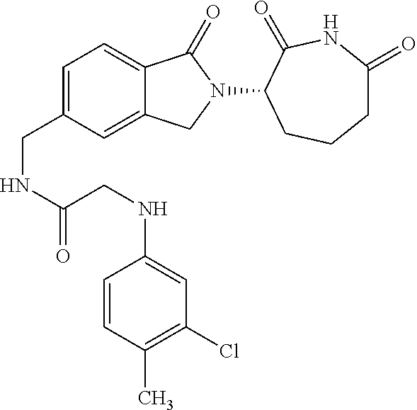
C1=C(CNC(CNC2=CC(Cl)=C(C)C=C2)=O)C=C2C(=C1)C(=O)N(C1C(=O)NC(=O)CCC1)C2
